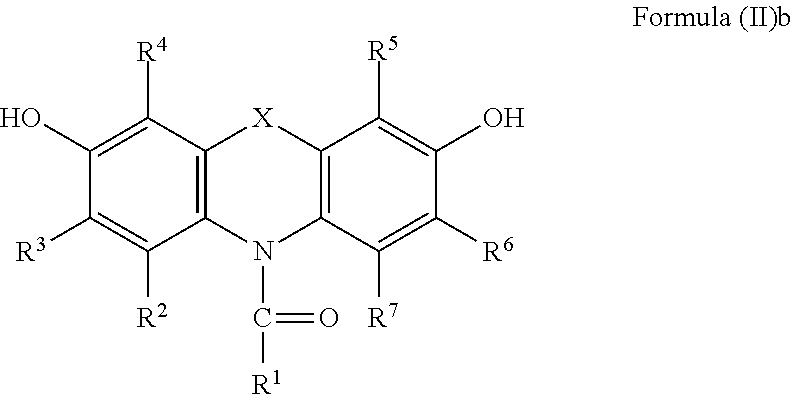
C1(O)=C([R4])C2=C(C([R2])=C1[R3])N(C(=O)[R1])C1=C([X]2)C([R5])=C(O)C([R6])=C1[R7]
